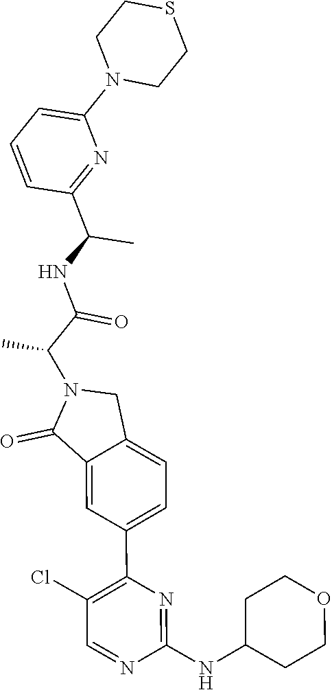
C1(C(C)NC(=O)C(N2C(=O)C3=CC(C4=C(Cl)C=NC(NC5CCOCC5)=N4)=CC=C3C2)C)=NC(N2CCSCC2)=CC=C1
